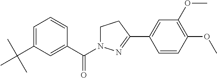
C1=C(C(C)(C)C)C=C(C(=O)N2CCC(C3=CC(OC)=C(OC)C=C3)=N2)C=C1
